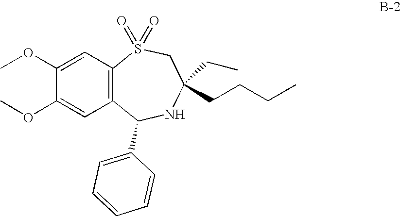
C12=C(C=C(OC)C(OC)=C1)S(=O)(=O)CC(CCCC)(CC)NC2C1=CC=CC=C1
